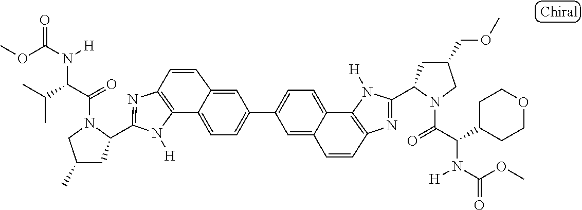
C12=C(N=C(C3CC(C)CN3C(=O)C(C(C)C)N([H])C(OC)=O)N1[H])C=CC1=CC(C3=CC=C4C5=C(N=C(C6CC(COC)CN6C(=O)C(C6CCOCC6)N([H])C(OC)=O)N5[H])C=CC4=C3)=CC=C21
